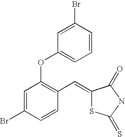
C1=C(Br)C=CC(C=C2SC(=S)NC2=O)=C1OC1=CC=CC(Br)=C1
